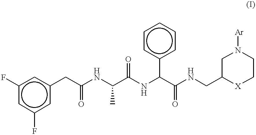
Fc1cc(CC(NC(C(NC(C(NCC2[X]CCN([Ar])C2)=O)c2ccccc2)=O)C)=O)cc(F)c1
